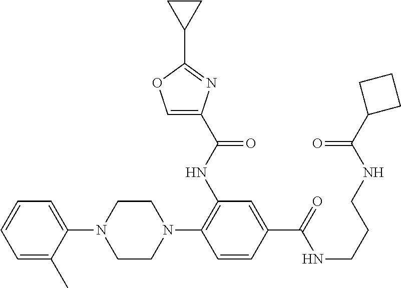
C1(N2CCN(C3=C(NC(C4=COC(C5CC5)=N4)=O)C=C(C(NCCCNC(C4CCC4)=O)=O)C=C3)CC2)=CC=CC=C1C
